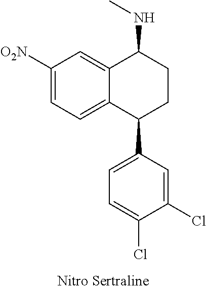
C12=CC([O2N])=CC=C1C(C1=CC=C(Cl)C(Cl)=C1)CCC2NC
